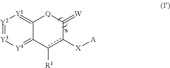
[Y2]1=[Y3][Y4]=C2C(=[Y1]1)[Q]C(=[W])c([X][A])c2[R1]
